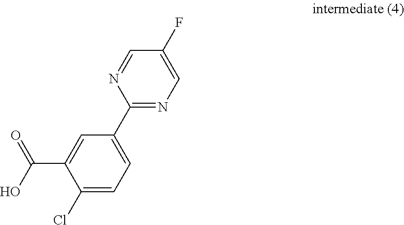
C1=C(C2=NC=C(F)C=N2)C=C(C(=O)O)C(Cl)=C1
